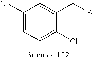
C1(Cl)=CC=C(Cl)C(CBr)=C1
